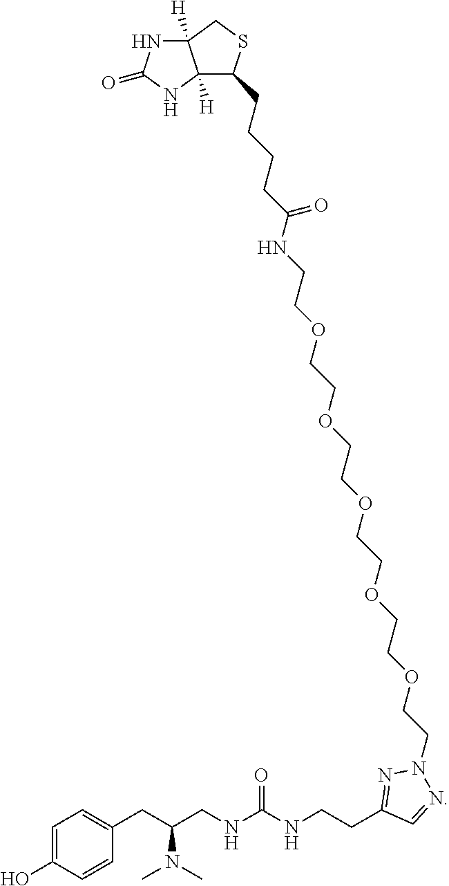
C1=C(O)C=CC(CC(CNC(NCCC2=NN(CCOCCOCCOCCOCCOCCNC(CCCCC3C4([H])C([H])(CS3)NC(=O)N4)=O)N=C2)=O)N(C)C)=C1
